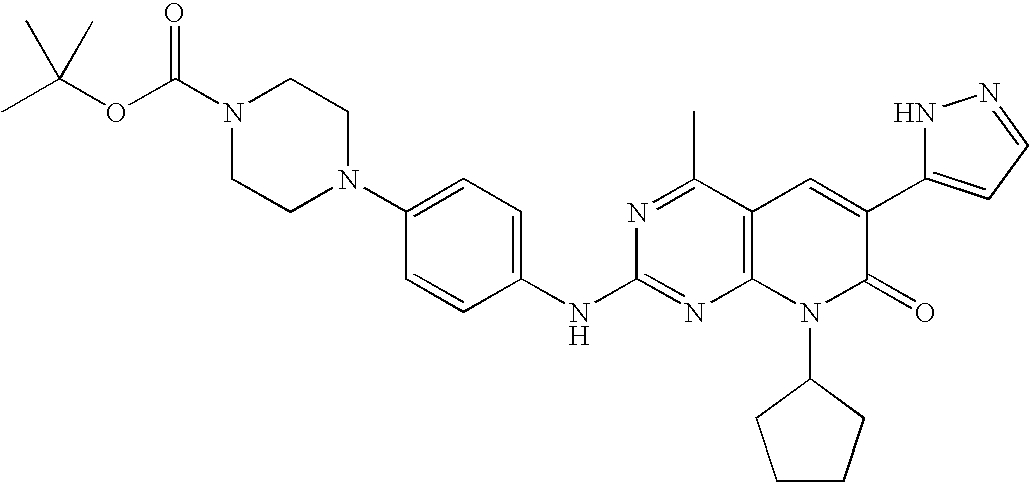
C1(NC2=NC3=C(C(C)=N2)C=C(C2=CC=NN2)C(=O)N3C2CCCC2)=CC=C(N2CCN(C(=O)OC(C)(C)C)CC2)C=C1
